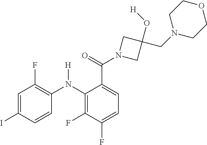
C1=C(I)C=CC(N(C2=C(F)C(F)=CC=C2C(=O)N2CC(O[H])(CN3CCOCC3)C2)[H])=C1F
